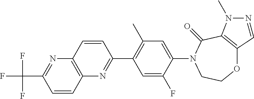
O1C2=C(C(=O)N(C3=CC(C)=C(C4=NC5=C(N=C(C(F)(F)F)C=C5)C=C4)C=C3F)CC1)N(C)N=C2
